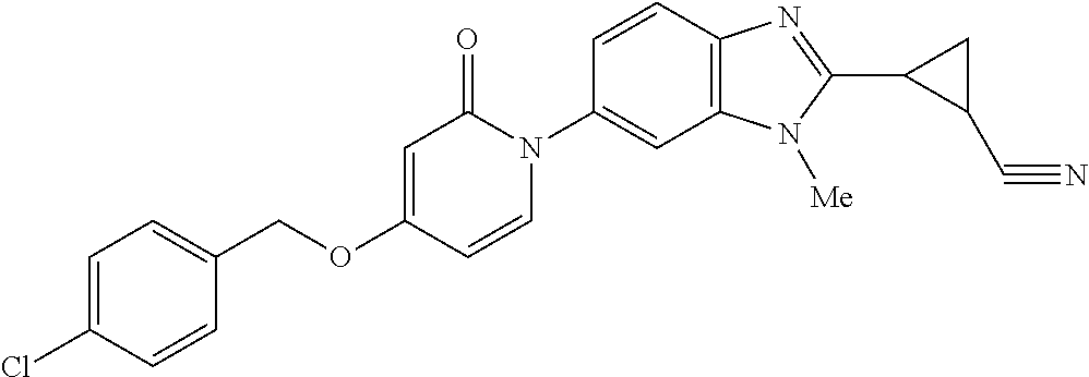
C1(COC2=CC(=O)N(C3=CC4=C(C=C3)N=C(C3C(C#N)C3)N4[Me])C=C2)=CC=C(Cl)C=C1
